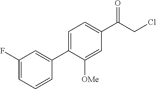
C1(C(CCl)=O)=CC=C(C2=CC(F)=CC=C2)C([OMe])=C1
